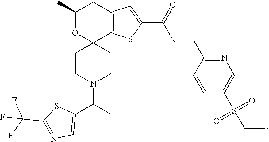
C1(C)OC2(C3=C(C1)C=C(C(NCC1=NC=C(S(CC)(=O)=O)C=C1)=O)S3)CCN(C(C)C1=CN=C(C(F)(F)F)S1)CC2
